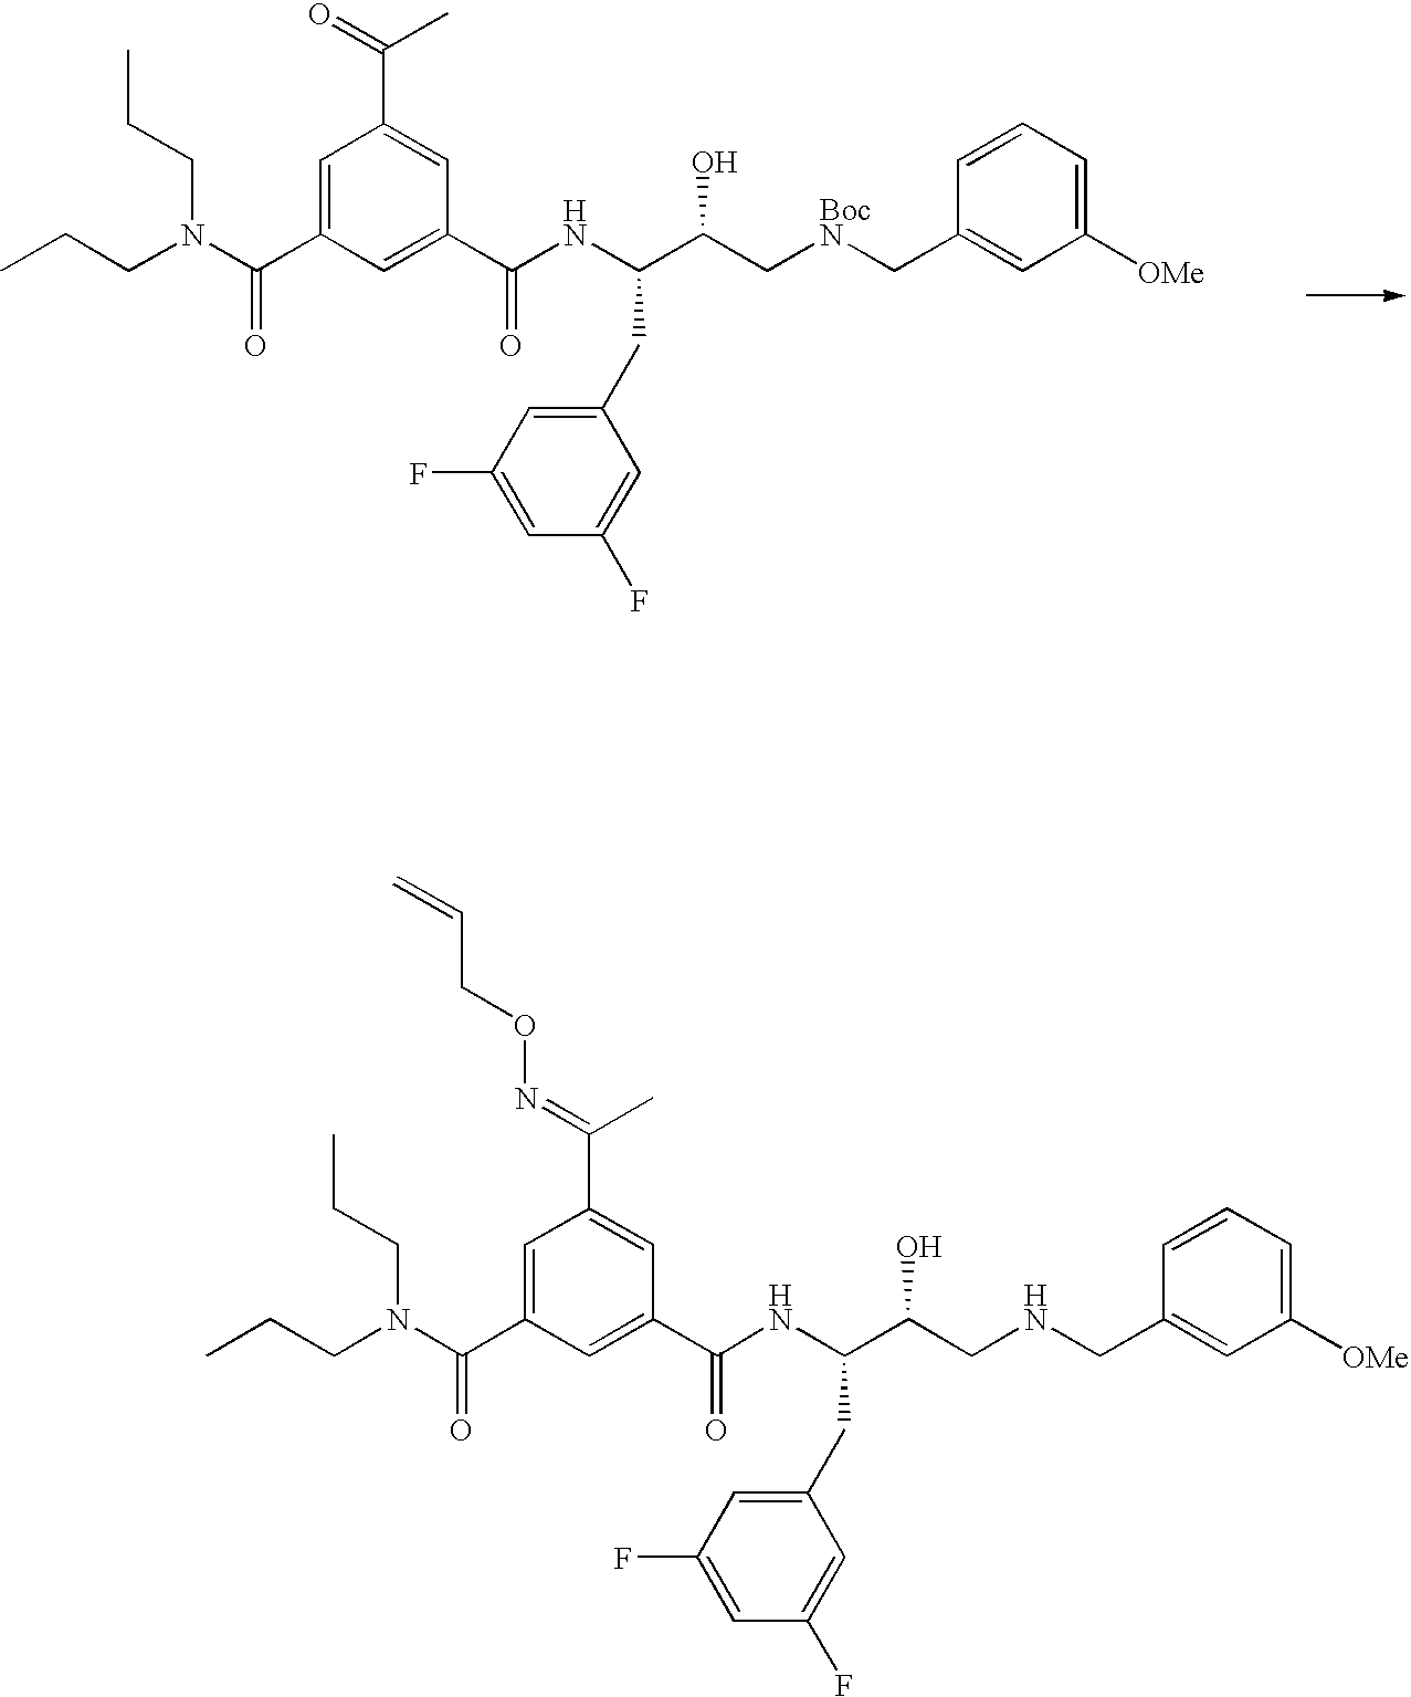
CCCN(C(C1=CC(C(=O)C)=CC(C(NC(C(C[BocN]CC2=CC([OMe])=CC=C2)O)CC2=CC(F)=CC(F)=C2)=O)=C1)=O)CCC.CCCN(C(C1=CC(C(=NOCC=C)C)=CC(C(NC(C(CNCC2=CC([OMe])=CC=C2)O)CC2=CC(F)=CC(F)=C2)=O)=C1)=O)CCC
